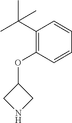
C1NCC1OC1=C(C(C)(C)C)C=CC=C1
